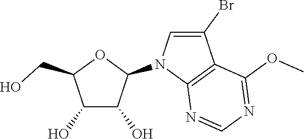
C1(O)C(O)C(N2C3=C(C(Br)=C2)C(OC)=NC=N3)OC1CO
